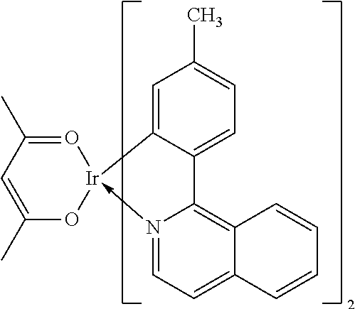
N12->[Ir]3(C4=CC(C)=CC=C4C1=C1C(=CC=2)C=CC=C1)O=C(C)C=C(C)O3
